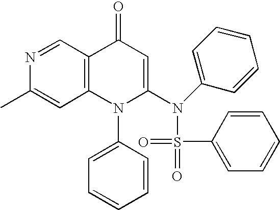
N1=CC2=C(C=C1C)N(C1=CC=CC=C1)C(N(C1=CC=CC=C1)S(=O)(=O)C1=CC=CC=C1)=CC2=O
